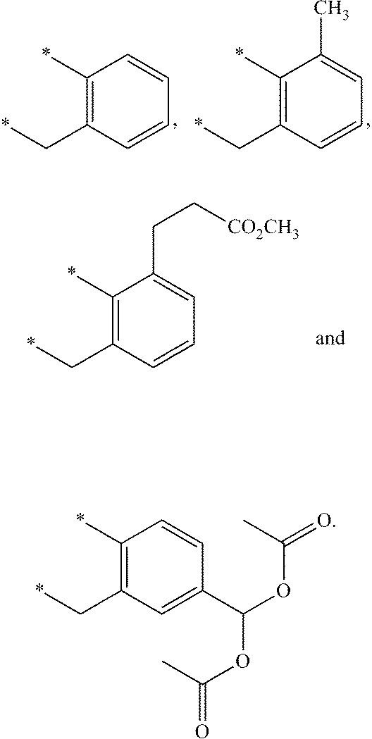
*CC1=C(*)C=CC(C(OC(=O)C)OC(=O)C)=C1.*CC1=C(*)C=CC=C1.*CC1=C(*)C(C)=CC=C1.*CC1=C(*)C(CC[CO2CH3])=CC=C1
